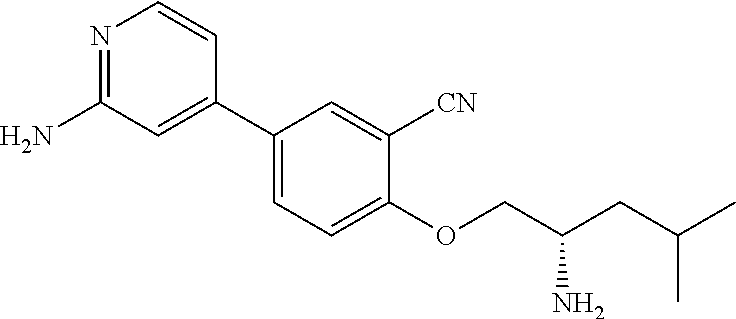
N1=C(N)C=C(C2=CC=C(OCC(N)CC(C)C)C([CN])=C2)C=C1
